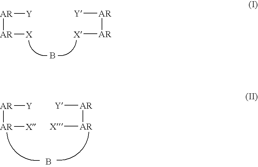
[AR]([AR][X])[Y].[Y][AR][AR][X].B.[AR]([AR][X])[Y].[Y][AR][AR][X].B
